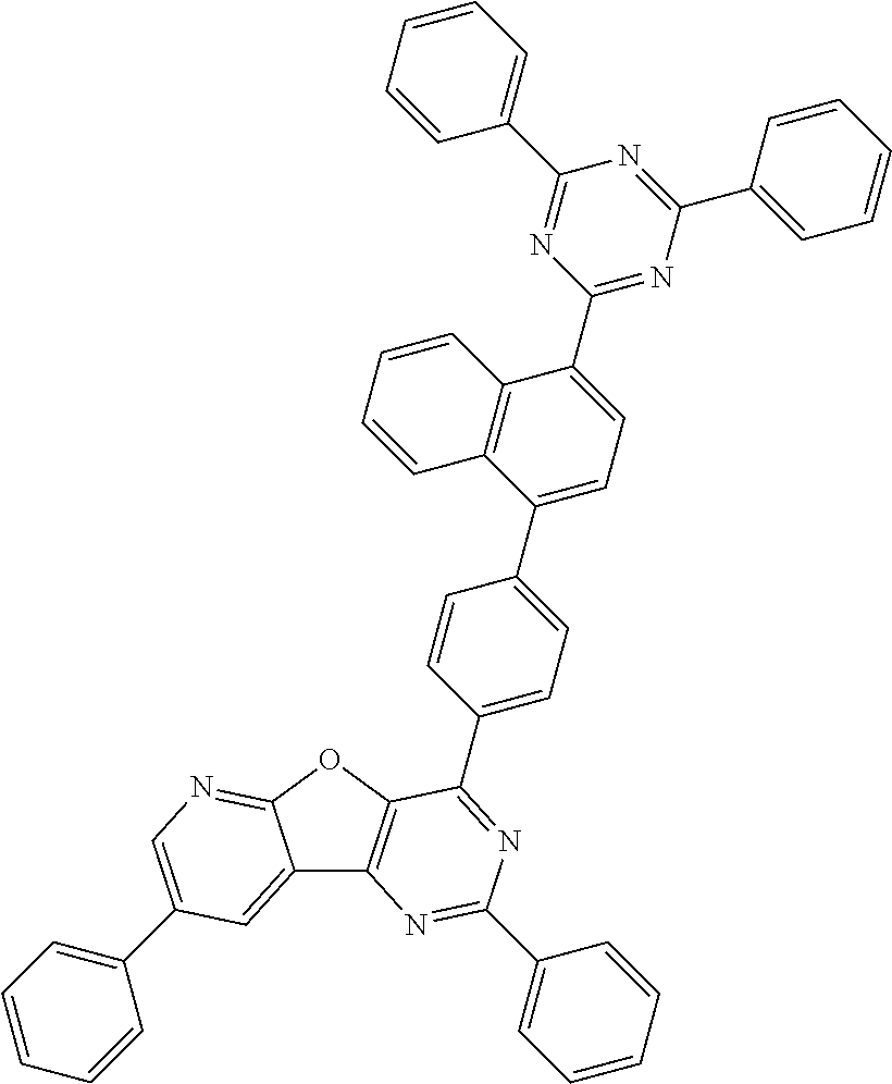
C12=CC(C3=CC=CC=C3)=CN=C1OC1=C2N=C(C2=CC=CC=C2)N=C1C1=CC=C(C2=CC=C(C3=NC(C4=CC=CC=C4)=NC(C4=CC=CC=C4)=N3)C3=C2C=CC=C3)C=C1
